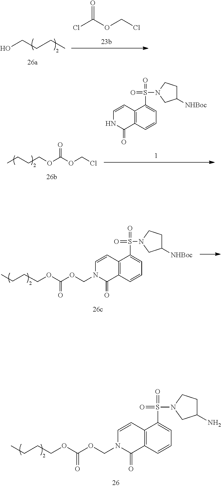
ClC(OCCl)=O.OCCCC.O(C(OCCl)=O)CCCC.C12=C(C=CC=C1S(N1CC([NHBoc])CC1)(=O)=O)C(=O)NC=C2.C(OC(OCN1C=CC2=C(C=CC=C2S(N2CC([NHBoc])CC2)(=O)=O)C1=O)=O)CCC.C(OC(OCN1C=CC2=C(C=CC=C2S(N2CC(N)CC2)(=O)=O)C1=O)=O)CCC
